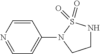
C1(N2CCNS2(=O)=O)=CC=NC=C1
